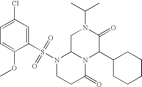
C1(S(N2CCC(=O)N3C2CN(C(C)C)C(=O)C3C2CCCCC2)(=O)=O)=CC(Cl)=CC=C1OC
